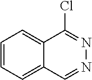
C1=CC=C2C(=C1)C(Cl)=NN=C2
